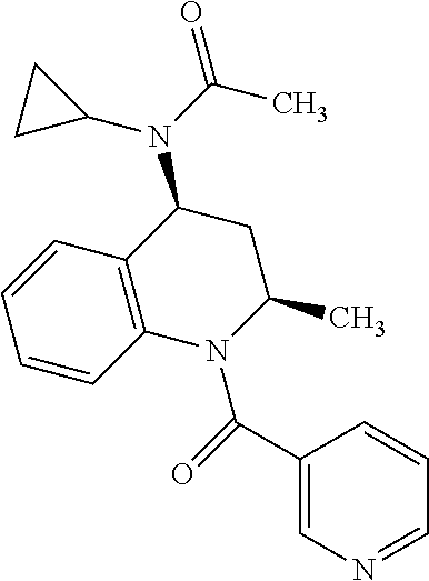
C1=CC2=C(C=C1)N(C(C1=CN=CC=C1)=O)C(C)CC2N(C(C)=O)C1CC1
